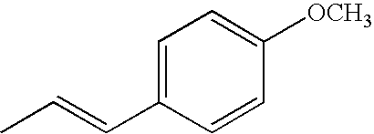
C1=C(C=CC)C=CC([OCH3])=C1
